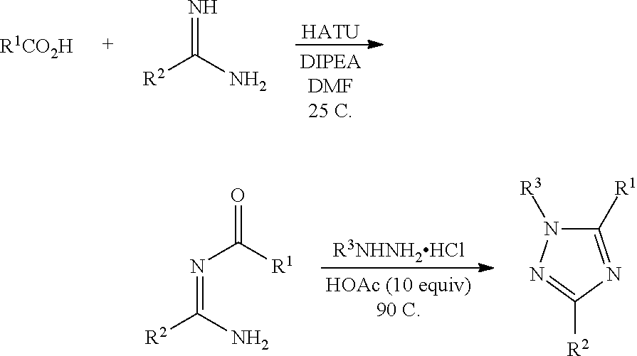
[HATU].N=C(N)[R2].[R1CO2H].[R3NHNH2HCl].N(=C(N)[R2])C(=O)[R1].C1([R1])=NC([R2])=NN1[R3]
